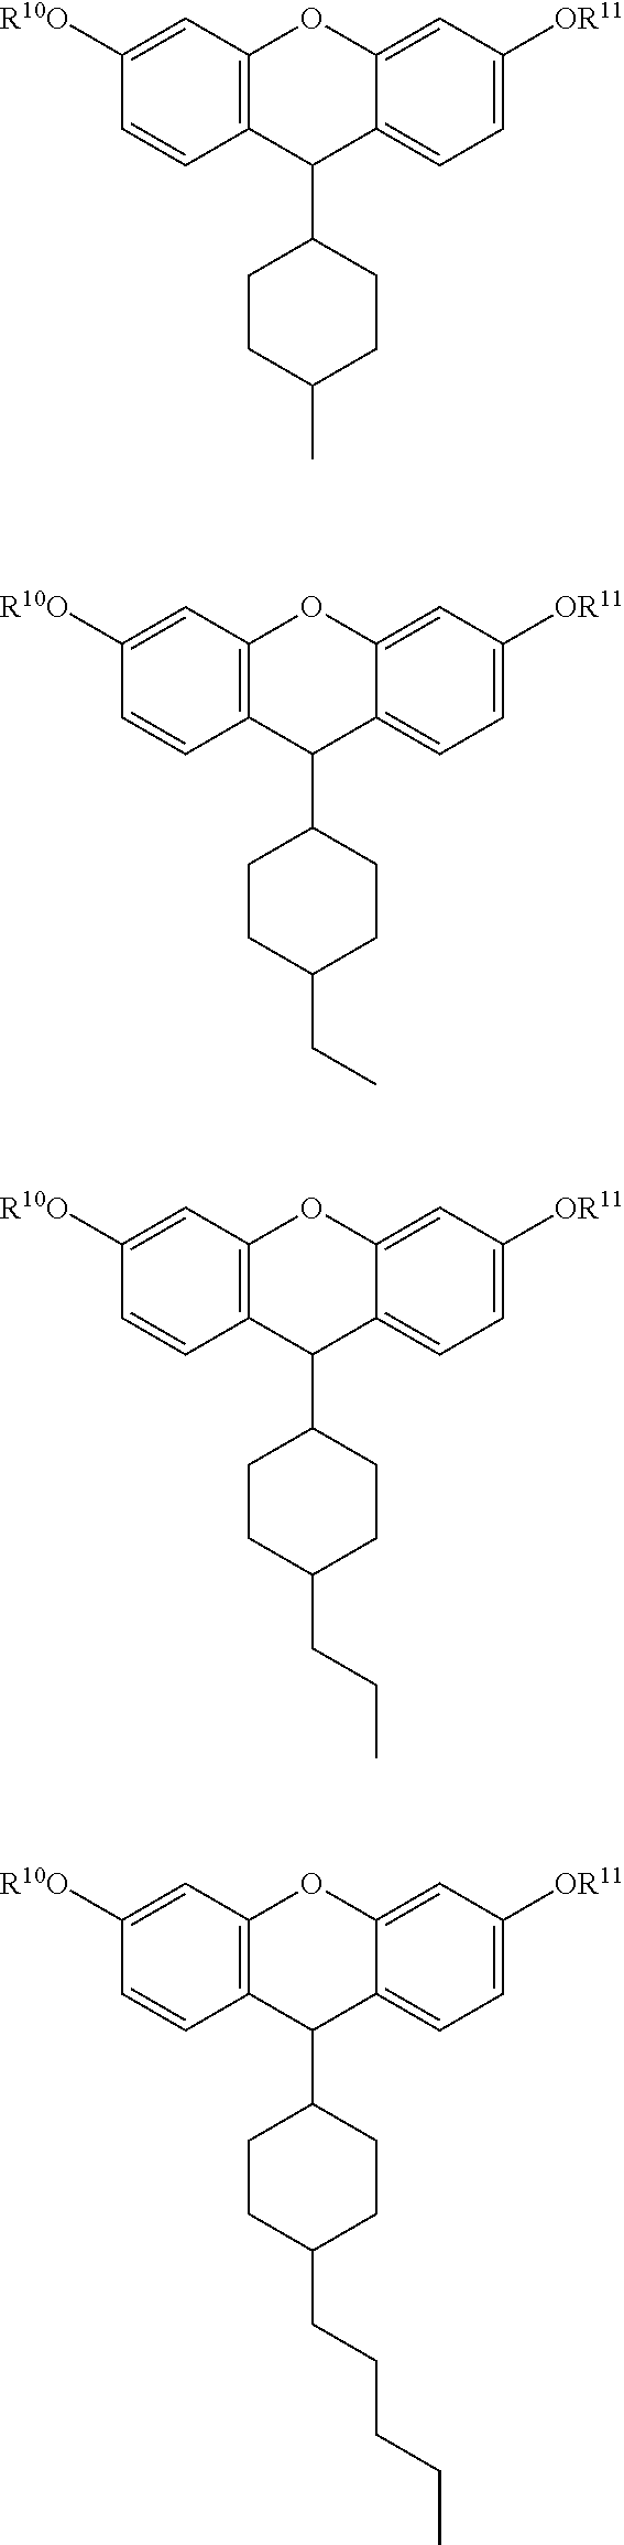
C12=CC=C([OR11])C=C1OC1=C(C=CC([R10O])=C1)C2C1CCC(CCCCC)CC1.C12=CC=C([OR11])C=C1OC1=C(C=CC([R10O])=C1)C2C1CCC(CCC)CC1.C12=CC=C([OR11])C=C1OC1=C(C=CC([R10O])=C1)C2C1CCC(CC)CC1.C12=CC=C([OR11])C=C1OC1=C(C=CC([R10O])=C1)C2C1CCC(C)CC1
